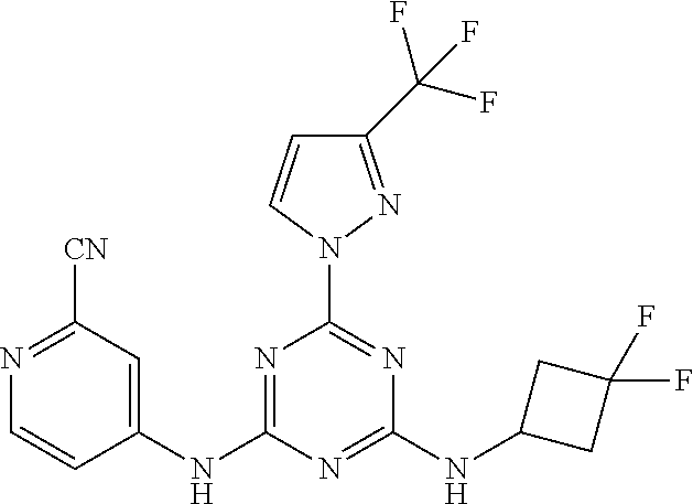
C1(NC2=NC(N3N=C(C(F)(F)F)C=C3)=NC(NC3CC(F)(F)C3)=N2)=CC([CN])=NC=C1
